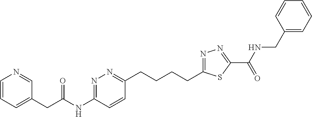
C1=CC=C(CC(NC2=NN=C(CCCCC3=NN=C(C(=O)NCC4=CC=CC=C4)S3)C=C2)=O)C=N1
